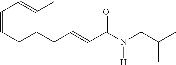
C(CCC=CC(N(CC(C)C)[H])=O)C=CC=CC
